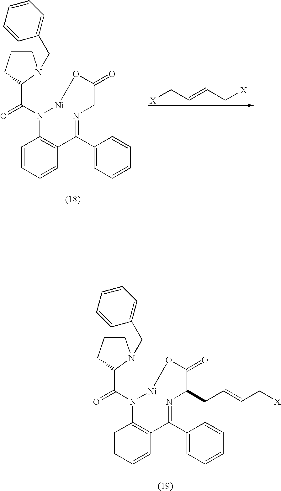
[X]CC=CC[X].C1=CC=CC2=C1N(C(=O)C1CCCN1CC1=CC=CC=C1)[Ni]OC(=O)CN=C2C1=CC=CC=C1.C1=CC=CC2=C1N(C(=O)C1CCCN1CC1=CC=CC=C1)[Ni]OC(=O)C(CC=CC[X])N=C2C1=CC=CC=C1
